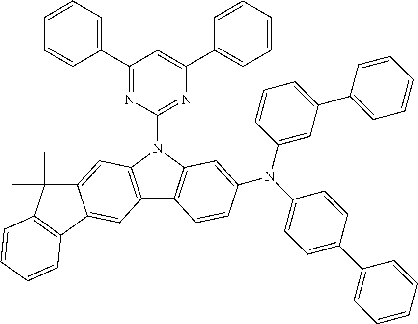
C1(C2=CC=CC=C2)=NC(N2C3=C(C4=C2C=C2C(=C4)C4=C(C2(C)C)C=CC=C4)C=CC(N(C2=CC=C(C4=CC=CC=C4)C=C2)C2=CC(C4=CC=CC=C4)=CC=C2)=C3)=NC(C2=CC=CC=C2)=C1
